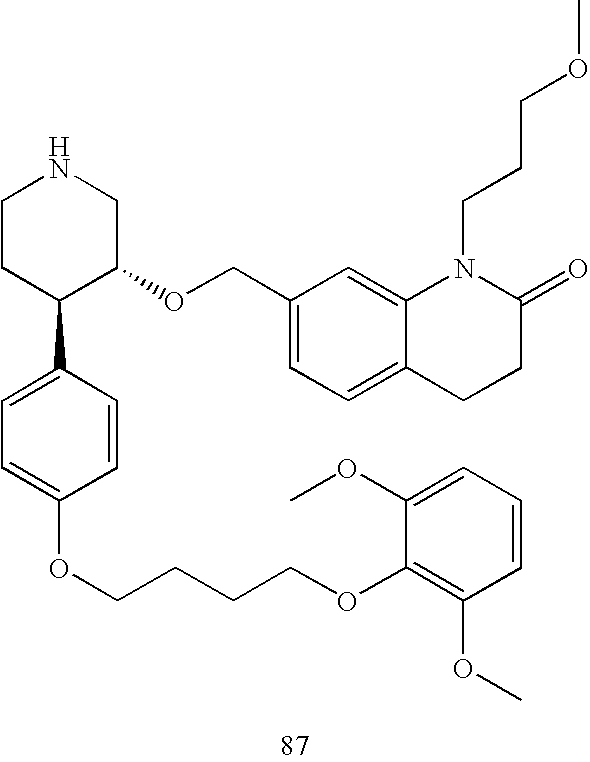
C1CC(C2=CC=C(OCCCCOC3=C(OC)C=CC=C3OC)C=C2)C(OCC2=CC=C3C(=C2)N(CCCOC)C(=O)CC3)CN1
